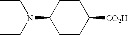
N(C1CCC([CO2H])CC1)(CC)CC
